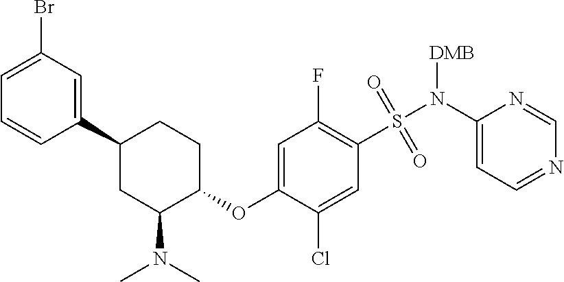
N1=CC=C(N(S(=O)(=O)C2=C(F)C=C(OC3CCC(C4=CC(Br)=CC=C4)CC3N(C)C)C(Cl)=C2)[DMB])N=C1
